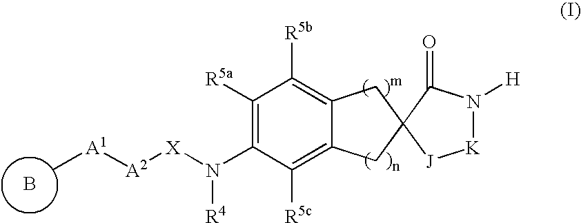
B.C[A1][A2][X]N(C1=C([R5a])C([R5b])=C2C(=C1[R5c])CC1(C2)[J][K]N([H])C1=O)[R4]
